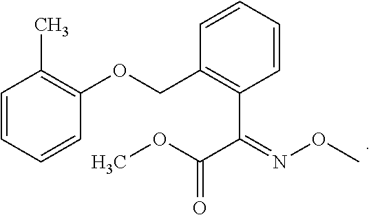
COC(C(C1=C(COC2=C(C)C=CC=C2)C=CC=C1)=NOC)=O
